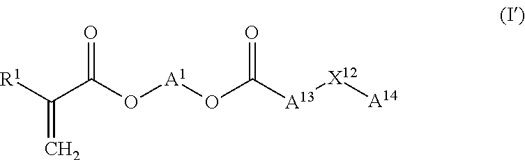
[R1]C(=C)C(=O)O[A1]OC([A13][X12][A14])=O
